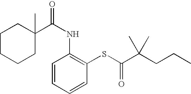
C1C(C(NC2=C(SC(C(CCC)(C)C)=O)C=CC=C2)=O)(C)CCCC1
